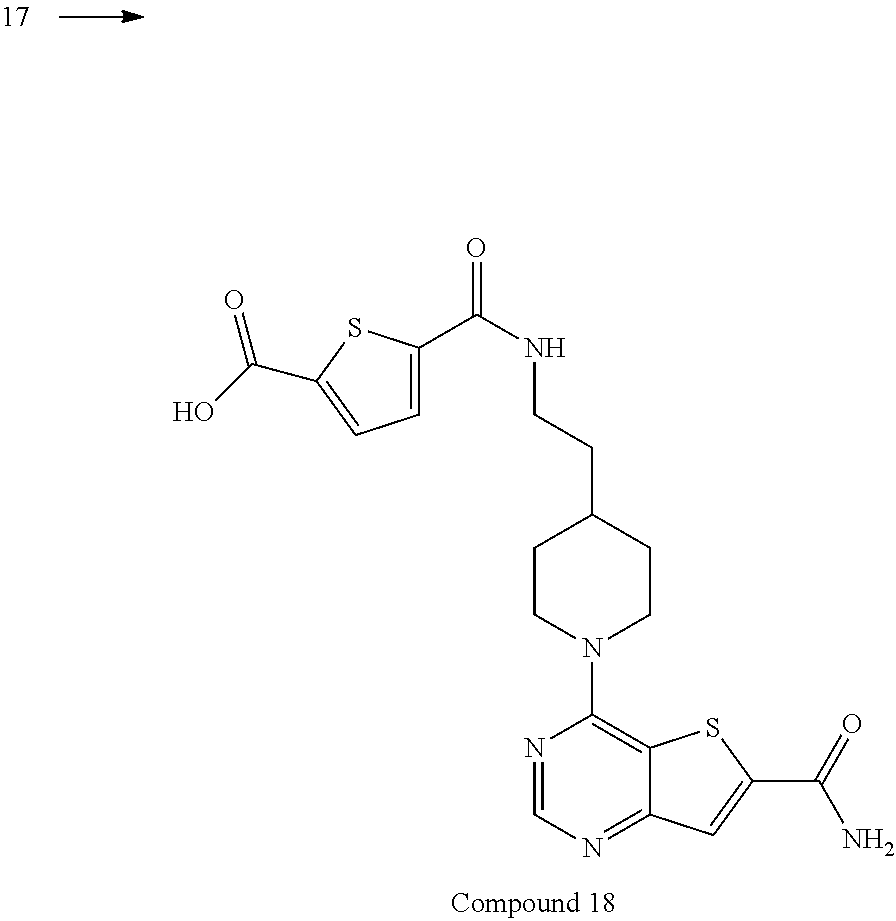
N1=CN=C2C(=C1N1CCC(CCNC(C3=CC=C(C(=O)O)S3)=O)CC1)SC(C(=O)N)=C2
